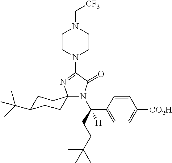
N1(C2=NC3(N(C(CCC(C)(C)C)(C4=CC=C([CO2H])C=C4)[H])C2=O)CCC(C(C)(C)C)CC3)CCN(C[CF3])CC1
